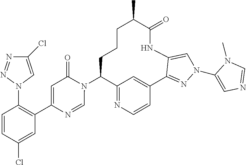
C12=NC=CC(=C1)C1=NN(C3=CN=CN3C)C=C1NC(=O)C(C)CCCC2N1C(=O)C=C(C2=C(N3C=C(Cl)N=N3)C=CC(Cl)=C2)N=C1
